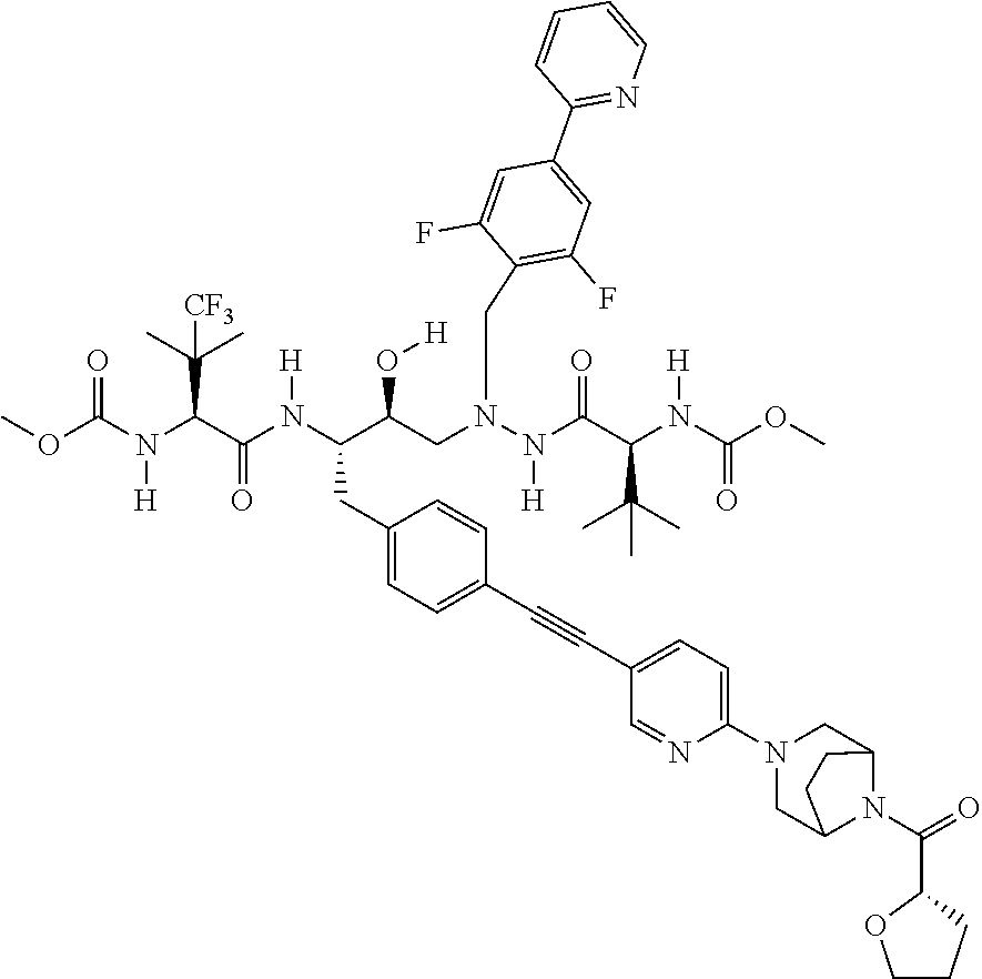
O(C(N(C(C(N(C(C(CN(N(C(C(N(C(OC)=O)[H])C(C)(C)C)=O)[H])CC1=C(F)C=C(C2=NC=CC=C2)C=C1F)O[H])CC1=CC=C(C#CC2=CC=C(N3CC4N(C(=O)C5CCCO5)C(C3)CC4)N=C2)C=C1)[H])=O)C(C)(C)[CF3])[H])=O)C
